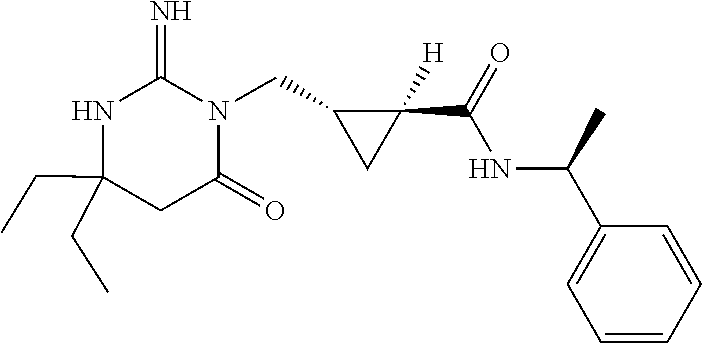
C(C1(CC)NC(=N)N(CC2C([H])(C(=O)NC(C3=CC=CC=C3)C)C2)C(=O)C1)C
